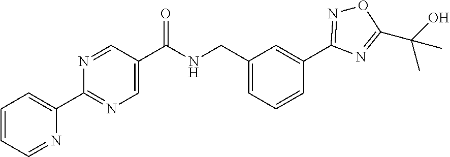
C1=CC=NC(C2=NC=C(C(NCC3=CC=CC(C4=NOC(C(O)(C)C)=N4)=C3)=O)C=N2)=C1
